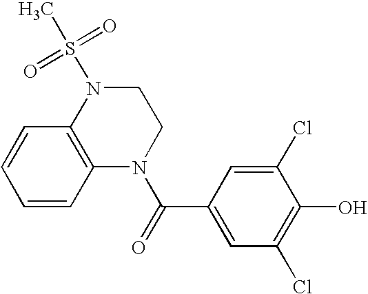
N1(C(=O)C2=CC(Cl)=C(O)C(Cl)=C2)CCN(S(C)(=O)=O)C2=C1C=CC=C2
